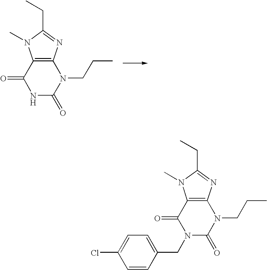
C12=C(N=C(CC)N1C)N(CCC)C(=O)NC2=O.C12=C(N=C(CC)N1C)N(CCC)C(=O)N(CC1=CC=C(Cl)C=C1)C2=O
